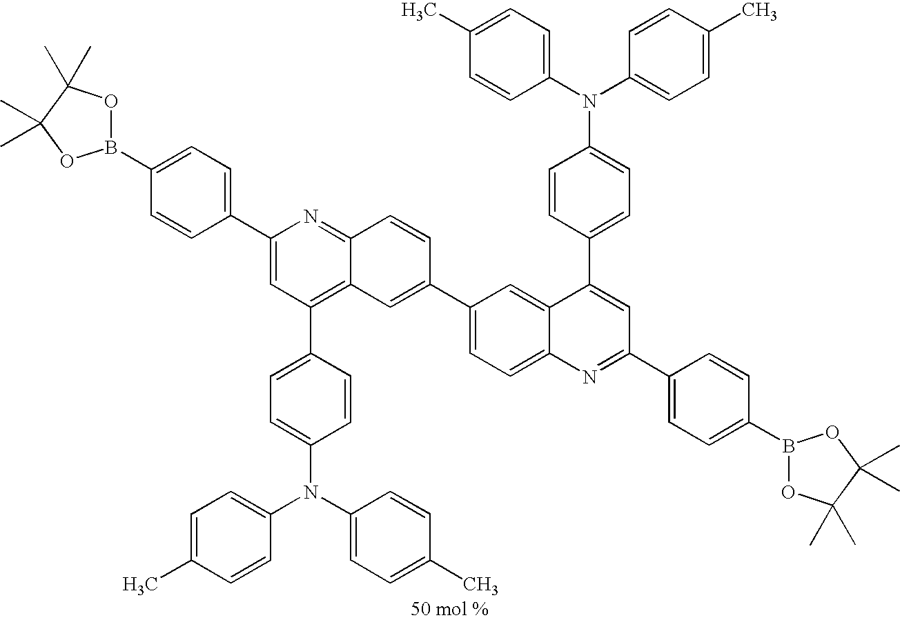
B1(C2=CC=C(C3=CC(C4=CC=C(N(C5=CC=C(C)C=C5)C5=CC=C(C)C=C5)C=C4)=C4C(=N3)C=CC(C3=CC=C5C(=C3)C(C3=CC=C(N(C6=CC=C(C)C=C6)C6=CC=C(C)C=C6)C=C3)=CC(C3=CC=C(B6OC(C)(C)C(C)(C)O6)C=C3)=N5)=C4)C=C2)OC(C)(C)C(C)(C)O1
